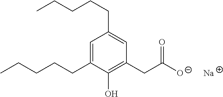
C1=C(CCCCC)C(O)=C(CC([O-])=O)C=C1CCCCC.[Na]
